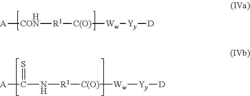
[A][HCON][R1][C(O)][Ww][Yy][D].[A]C(=S)N[R1][C(O)][Ww][Yy][D]
